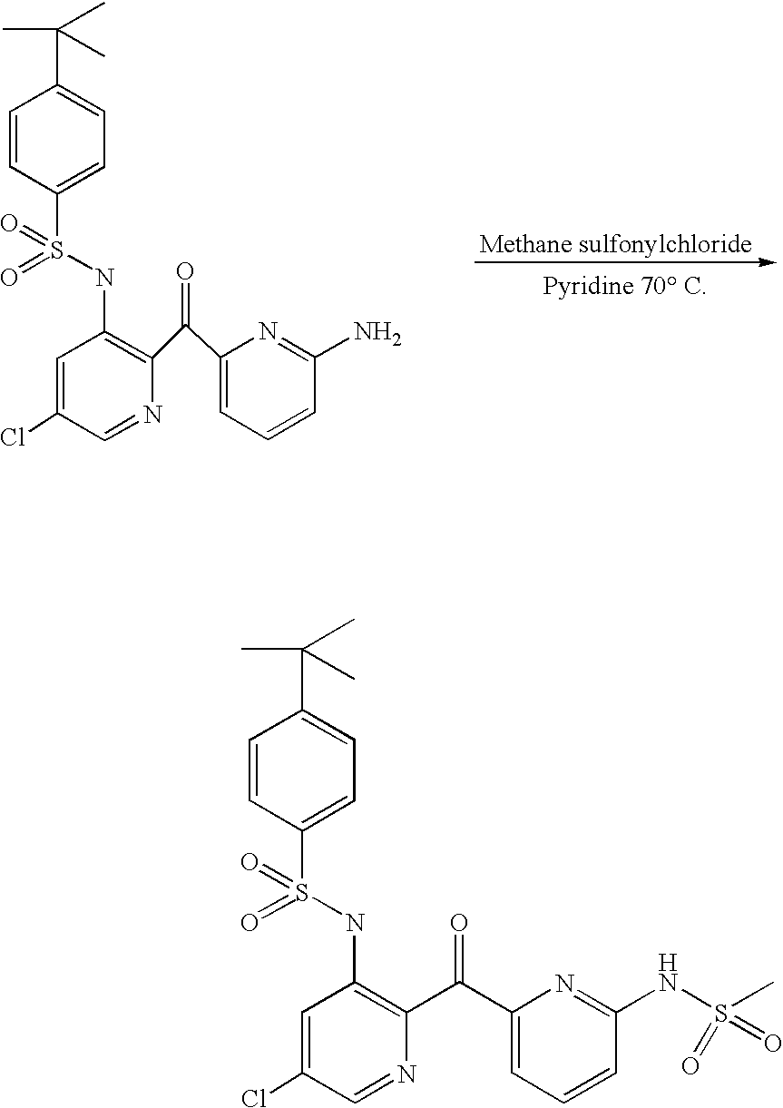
C1=CC(S(NC2=C(C(C3=CC=CC(N)=N3)=O)N=CC(Cl)=C2)(=O)=O)=CC=C1C(C)(C)C.C1=CC(S(NC2=C(C(C3=CC=CC(NS(C)(=O)=O)=N3)=O)N=CC(Cl)=C2)(=O)=O)=CC=C1C(C)(C)C
